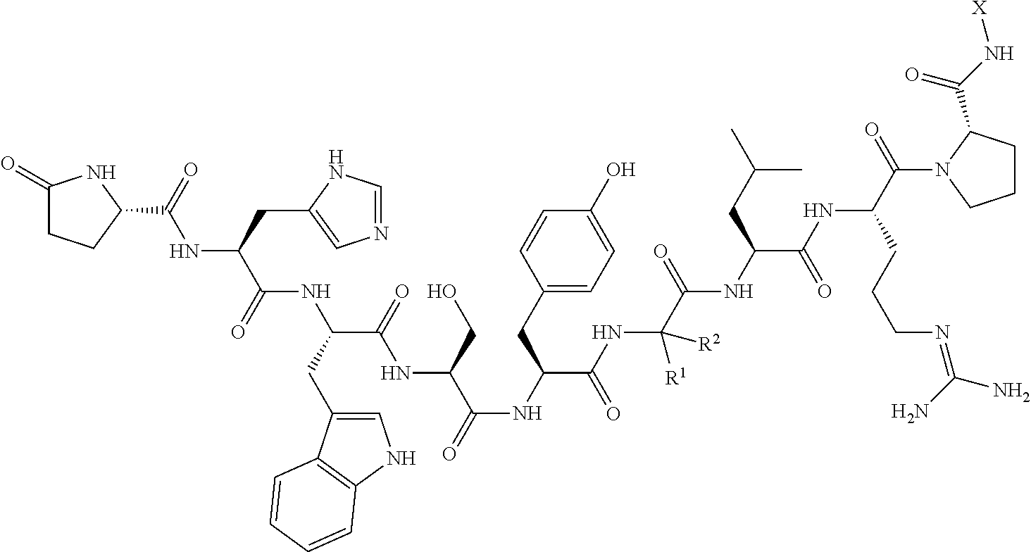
C1(=O)CCC(C(NC(C(NC(C(NC(C(NC(C(NC(C(NC(C(NC(C(N2CCCC2C(N[X])=O)=O)CCCN=C(N)N)=O)CC(C)C)=O)([R1])[R2])=O)CC2=CC=C(O)C=C2)=O)CO)=O)CC2=CNC3=C2C=CC=C3)=O)CC2=CN=CN2)=O)N1
